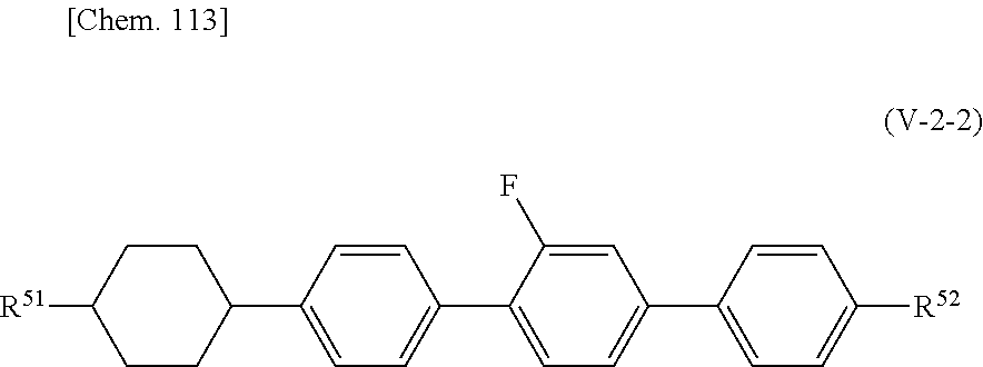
C1(C2CCC([R51])CC2)=CC=C(C2=CC=C(C3=CC=C([R52])C=C3)C=C2F)C=C1
